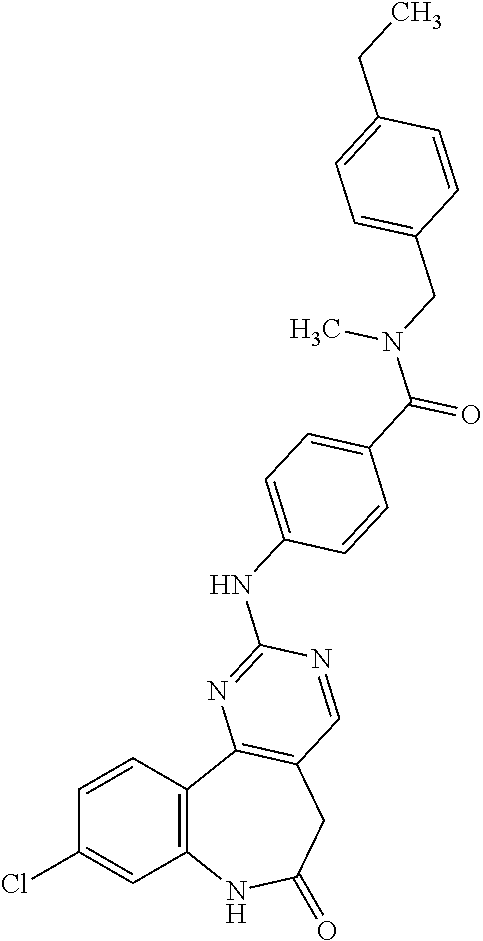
C1=CC2=C(C=C1Cl)NC(=O)CC1=C2N=C(NC2=CC=C(C(N(C)CC3=CC=C(CC)C=C3)=O)C=C2)N=C1
